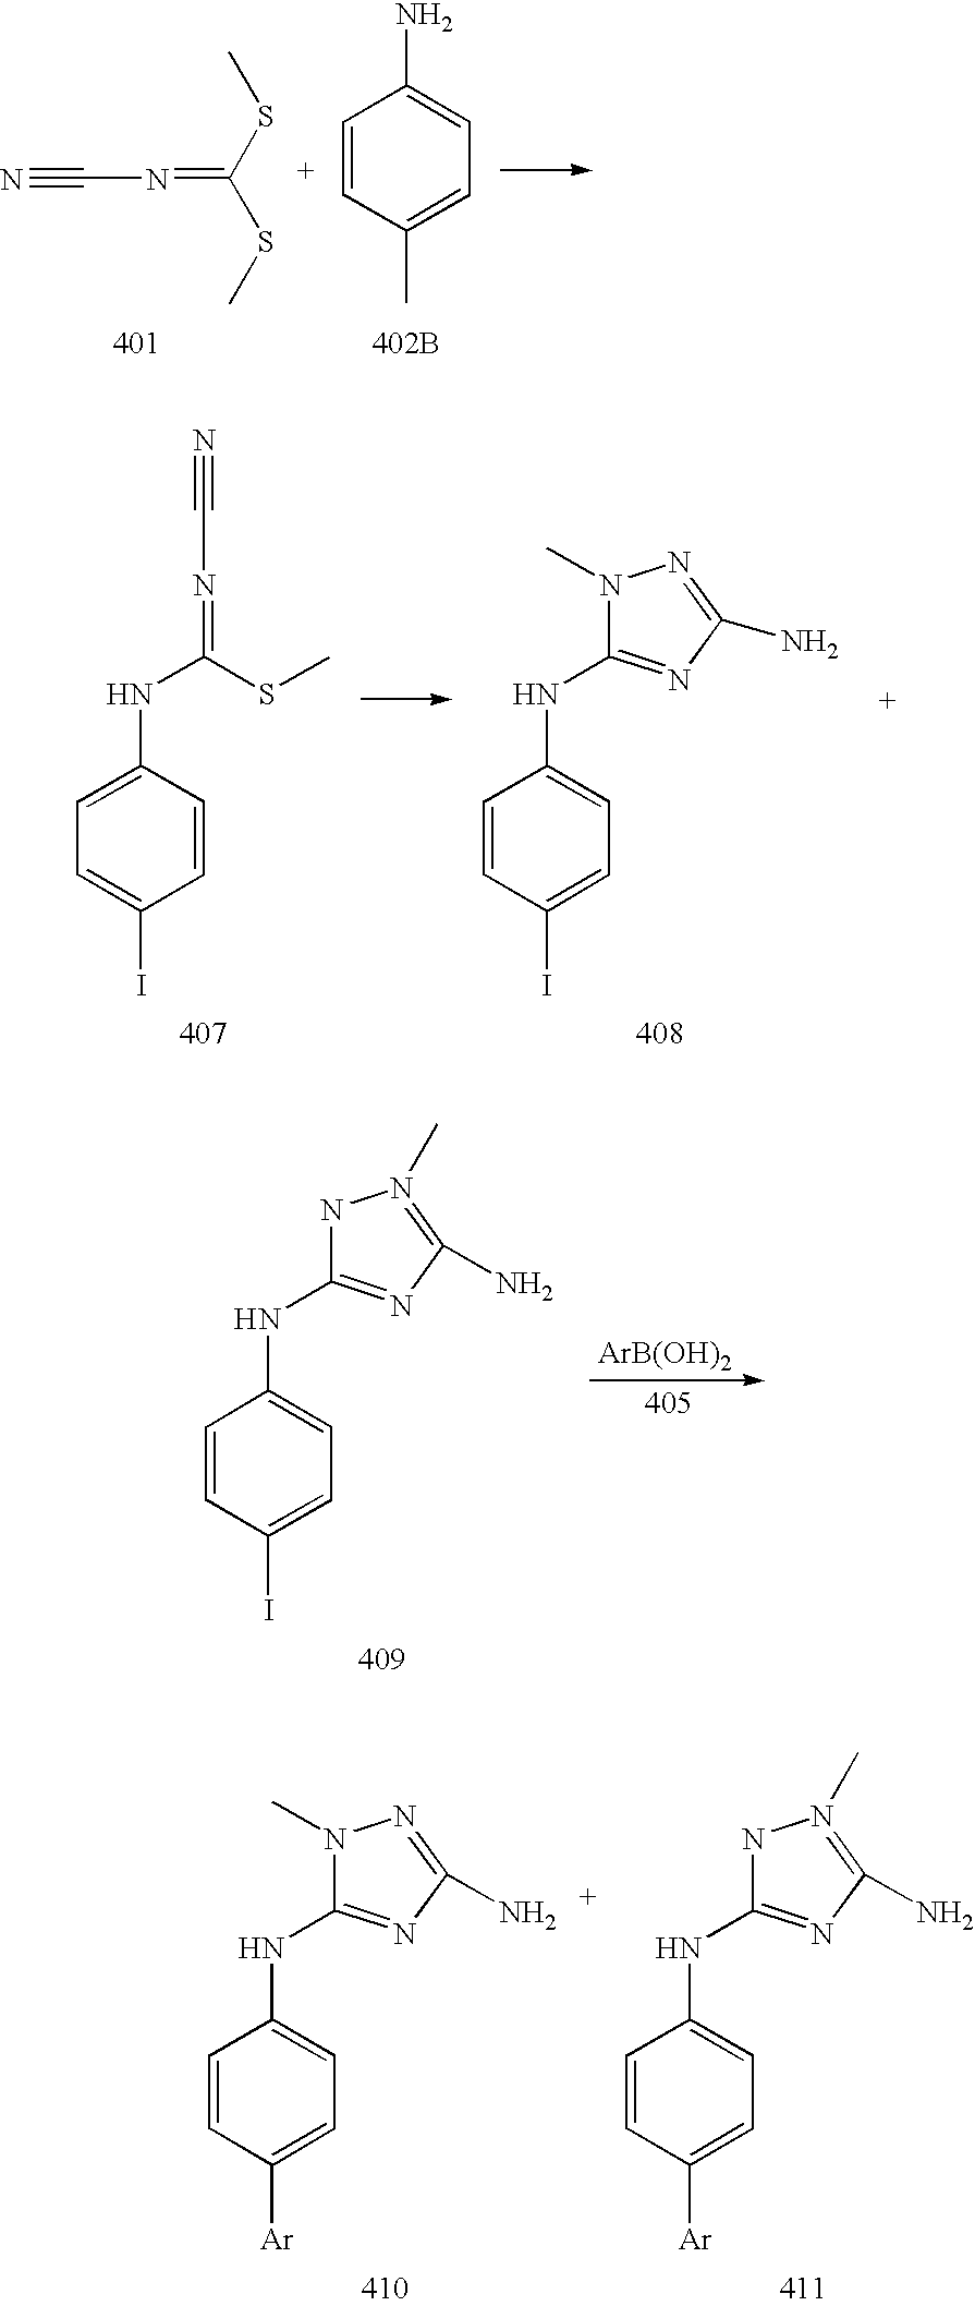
N#CN=C(SC)SC.C1=CC(C)=CC=C1N.[402B].N#CN=C(NC1=CC=C(I)C=C1)SC.N(C1=CC=C(I)C=C1)C1=NC(N)=NN1C.N(C1=CC=C(I)C=C1)C1=NC(N)=N(C)N1.[ArB(OH)2].N(C1=CC=C([Ar])C=C1)C1=NC(N)=NN1C.N(C1=CC=C([Ar])C=C1)C1=NC(N)=N(C)N1
